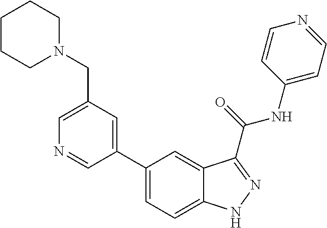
C1(CN2CCCCC2)=CN=CC(C2=CC=C3C(=C2)C(C(NC2=CC=NC=C2)=O)=NN3)=C1
